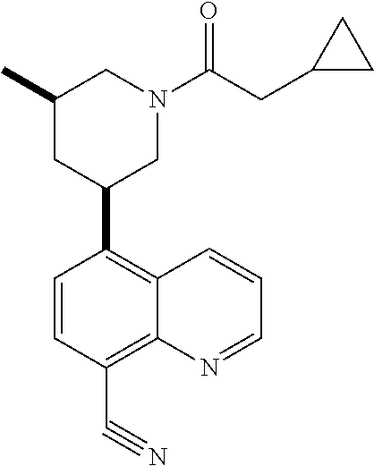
C1(C)CC(C2=C3C(=C(C#N)C=C2)N=CC=C3)CN(C(CC2CC2)=O)C1
